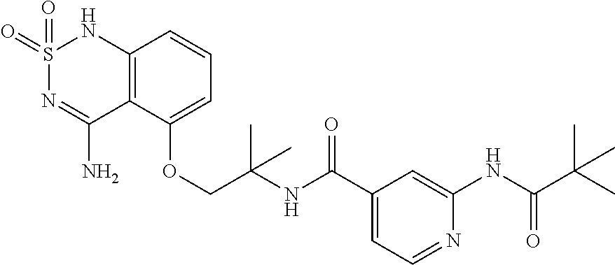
C12=C(C(OCC(NC(C3=CC=NC(NC(C(C)(C)C)=O)=C3)=O)(C)C)=CC=C1)C(N)=NS(=O)(=O)N2
